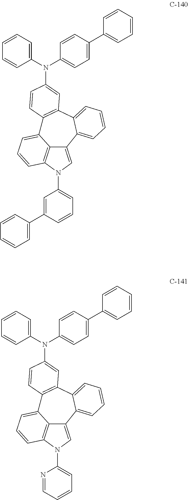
N1(C2=CC=CC(C3=CC=CC=C3)=C2)C=C2C3=C1C=CC=C3C1=C(C3=CC=CC=C23)C=C(N(C2=CC=CC=C2)C2=CC=C(C3=CC=CC=C3)C=C2)C=C1.N1(C2=CC=CC=N2)C=C2C3=C1C=CC=C3C1=C(C3=CC=CC=C23)C=C(N(C2=CC=CC=C2)C2=CC=C(C3=CC=CC=C3)C=C2)C=C1
